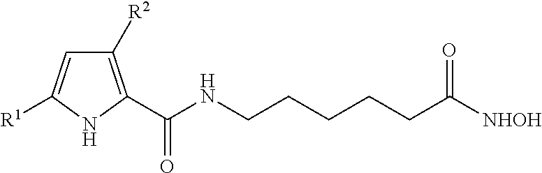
C1=C([R1])NC(C(NCCCCCC([NHOH])=O)=O)=C1[R2]
